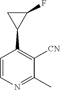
C1=CN=C(C)C([CN])=C1C1C(F)C1
